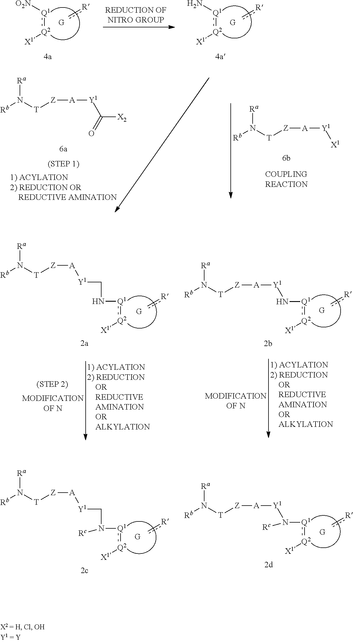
c[R].[X1][Q2]:[Q1][O2N].c[R].[X1][Q2]:[Q1]N.[Y1]([A][Z][T]N([Rb])[Ra])[X1].[Y1]([A][Z][T]N([Rb])[Ra])C([X2])=O.c[R].[A]([Z][T]N([Rb])[Ra])[Y1]CN[Q1]:[Q2][X1].c[R].[A]([Z][T]N([Rb])[Ra])[Y1]N[Q1]:[Q2][X1].[A]([Z][T]N([Rb])[Ra])[Y1]N([Q1]:[Q2][X1])[Rc].c[R].c[R].[A]([Z][T]N([Rb])[Ra])[Y1]CN([Q1]:[Q2][X1])[Rc]
